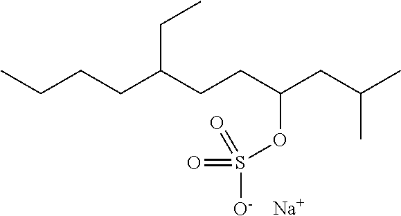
CCCCC(CCC(CC(C)C)OS([O-])(=O)=O)CC.[Na]
